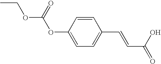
CCOC(=O)OC1=CC=C(C=CC(O)=O)C=C1
